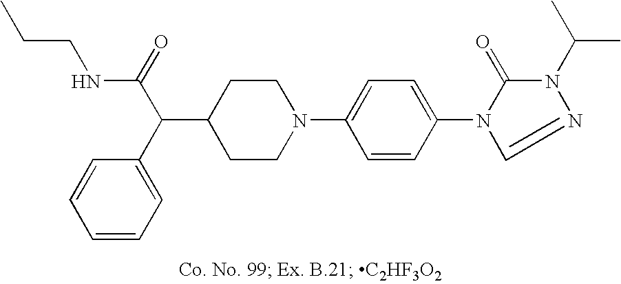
C1(C(C2=CC=CC=C2)C(=O)NCCC)CCN(C2=CC=C(N3C(=O)N(C(C)C)N=C3)C=C2)CC1
